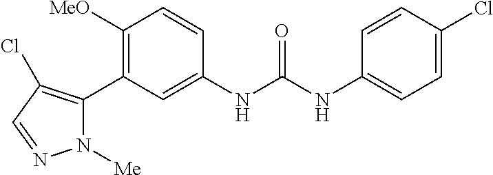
C1([MeO])=C(C2=C(Cl)C=NN2[Me])C=C(NC(NC2=CC=C(Cl)C=C2)=O)C=C1
